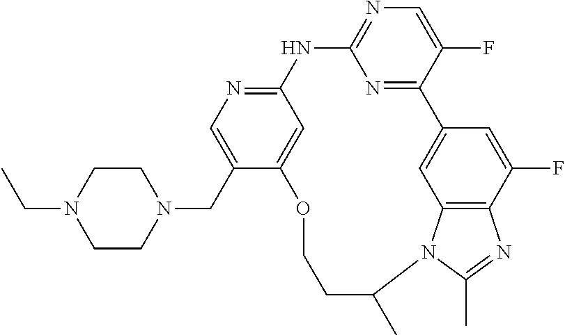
C1CN(CC2=CN=C3C=C2OCCC(C)N2C4=C(C(F)=CC(=C4)C4=NC(=NC=C4F)N3)N=C2C)CCN1CC
